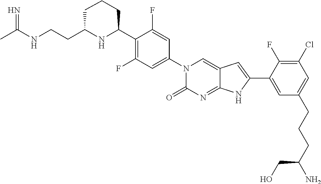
CC(NCCC1NC(C2=C(F)C=C(N3C(=O)N=C4C(=C3)C=C(C3=CC(CCCC(N)CO)=CC(Cl)=C3F)N4)C=C2F)CCC1)=N
